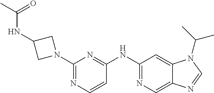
C1(N2CC(NC(C)=O)C2)=NC=CC(NC2=NC=C3C(=C2)N(C(C)C)C=N3)=N1
